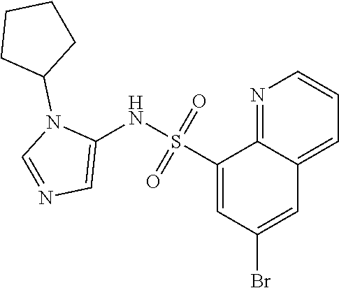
C1(S(NC2=CN=CN2C2CCCC2)(=O)=O)=CC(Br)=CC2=CC=CN=C12
